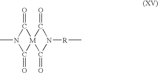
CN1C(=O)[M]2(C1=O)C(=O)N([R]C)C2=O
